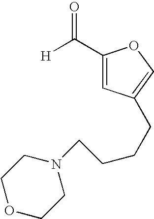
[H]C(C1=CC(CCCCN2CCOCC2)=CO1)=O
